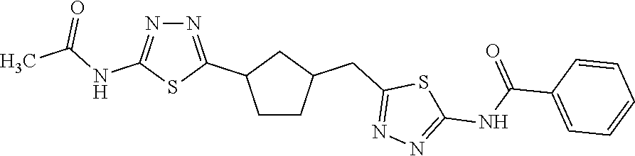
C1CC(CC2=NN=C(NC(=O)C3=CC=CC=C3)S2)CC1C1=NN=C(NC(C)=O)S1
